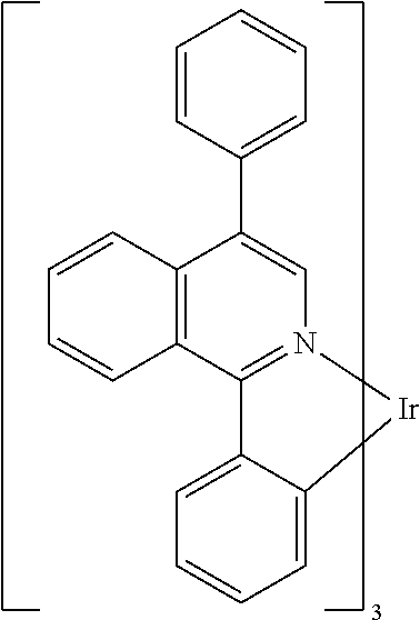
C12=C(C(C3=CC=CC=C3)=CN3=C1C1=CC=CC=C1[Ir]3)C=CC=C2
